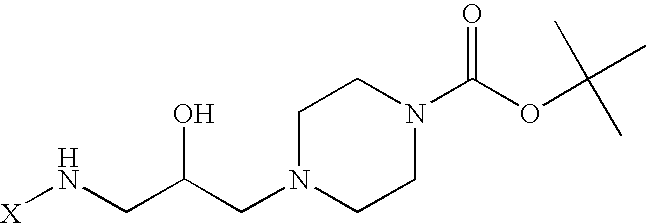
[X]NCC(CN1CCN(C(=O)OC(C)(C)C)CC1)O
